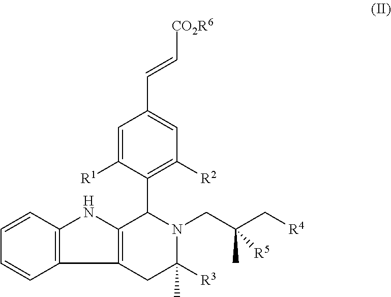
C1=CC2=C(C=C1)NC1=C2CC([R3])(C)N(CC(C[R4])(C)[R5])C1C1=C([R2])C=C(C=C[CO2R6])C=C1[R1]
